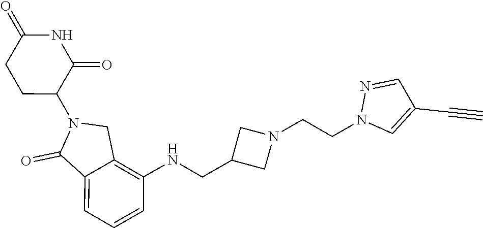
N1C(=O)CCC(N2C(=O)C3=CC=CC(NCC4CN(CCN5C=C(C#C)C=N5)C4)=C3C2)C1=O
